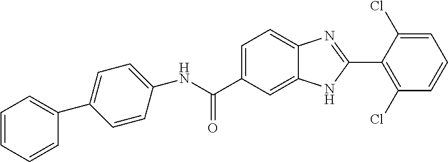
N(C(C1=CC=C2C(=C1)NC(C1=C(Cl)C=CC=C1Cl)=N2)=O)C1=CC=C(C2=CC=CC=C2)C=C1
